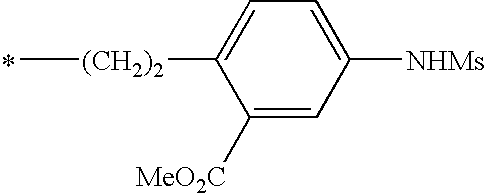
C[(CH2)2]C1=CC=C([NHMs])C=C1[MeO2C]
